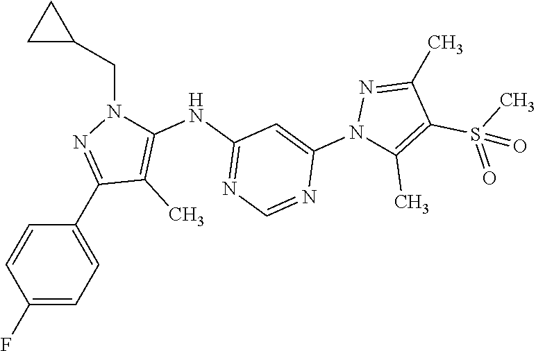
C1(F)=CC=C(C2=NN(CC3CC3)C(NC3=NC=NC(N4C(C)=C(S(C)(=O)=O)C(C)=N4)=C3)=C2C)C=C1
